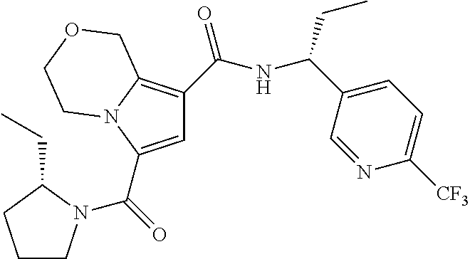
C1=C(C(=O)N2CCCC2CC)N2C(=C1C(=O)NC(C1=CC=C([CF3])N=C1)CC)COCC2
